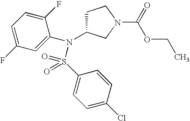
C1=C(N(C2CCN(C(=O)OCC)C2)S(C2=CC=C(Cl)C=C2)(=O)=O)C(F)=CC=C1F
